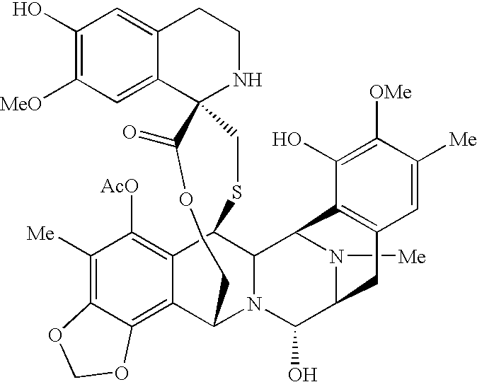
C1(O)=C([MeO])C=C2C(=C1)CCNC21C(=O)OCCC2C3=C4C(=C([Me])C([AcO])=C3C(C3C5N([Me])C(C(O)N23)CC2=C5C(O)=C([OMe])C([Me])=C2)SC1)OCO4
